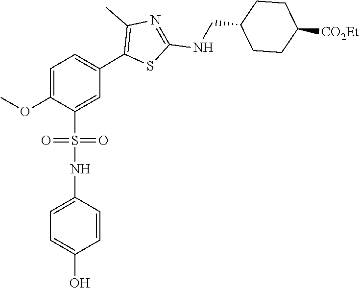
O(C)C1=CC=C(C2=C(C)N=C(NCC3CCC([CO2Et])CC3)S2)C=C1S(NC1=CC=C(O)C=C1)(=O)=O
